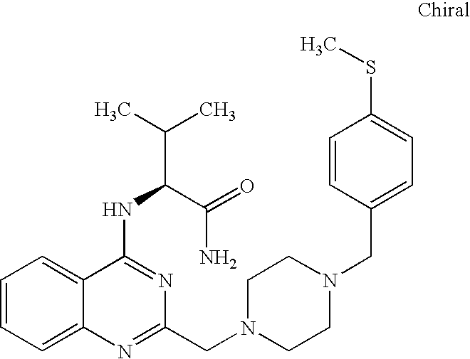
C1=CC=C2C(=C1)C(NC(C(C)C)C(=O)N)=NC(CN1CCN(CC3=CC=C(SC)C=C3)CC1)=N2
